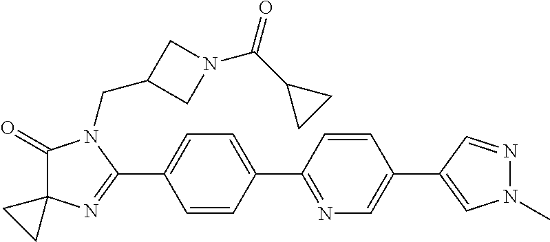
C1(=O)C2(N=C(C3=CC=C(C4=NC=C(C5=CN(C)N=C5)C=C4)C=C3)N1CC1CN(C(C3CC3)=O)C1)CC2
